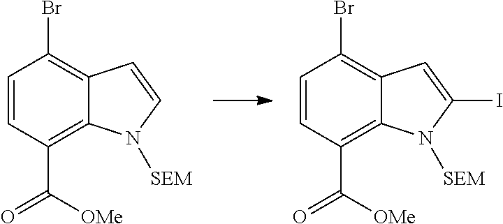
C1=CC(C(=O)[OMe])=C2C(=C1Br)C=CN2[SEM].C1=CC(C(=O)[OMe])=C2C(=C1Br)C=C(I)N2[SEM]
